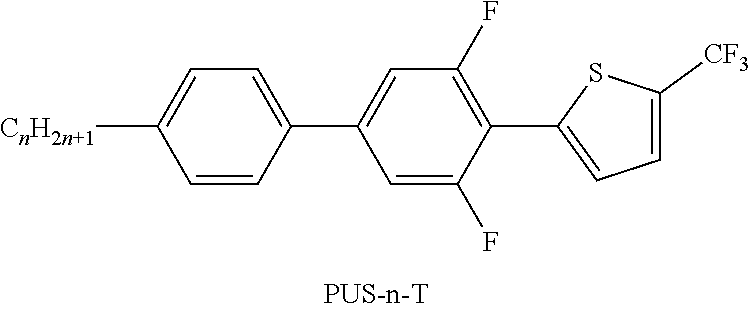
C1=CC(C2=CC(F)=C(C3=CC=C([CF3])S3)C(F)=C2)=CC=C1[CnH2n+1]
